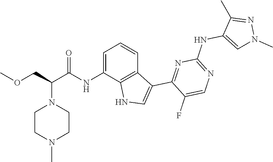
C1=C(NC(C(COC)N2CCN(C)CC2)=O)C2=C(C=C1)C(C1=NC(NC3=CN(C)N=C3C)=NC=C1F)=CN2
